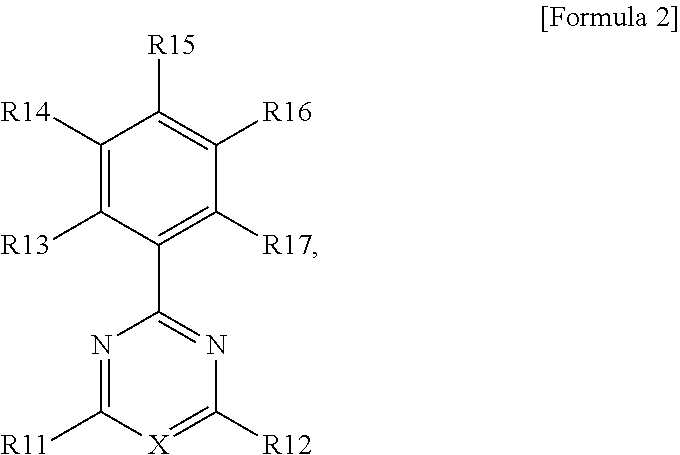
N1=C([R11])[X]=C([R12])N=C1C1=C([R17])C([R16])=C([R15])C([R14])=C1[R13]
